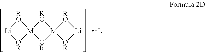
[RO]1[Li][OR][M]12[OR][M]1([RO]2)[OR][Li][RO]1.[nL]
